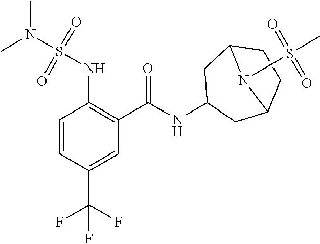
C1=CC(C(F)(F)F)=CC(C(=O)NC2CC3CCC(C2)N3S(C)(=O)=O)=C1NS(N(C)C)(=O)=O
